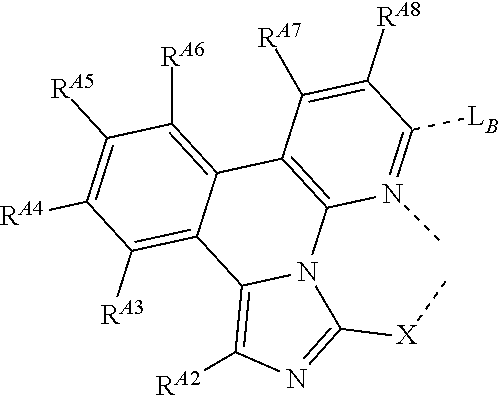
C1([LB])=N(C)C2=C(C([RA7])=C1[RA8])C1=C([RA6])C([RA5])=C([RA4])C([RA3])=C1C1=C([RA2])N=C([X]C)N21
